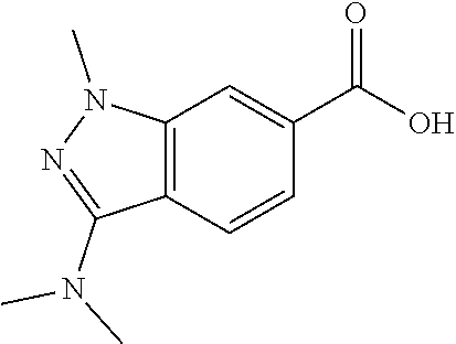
C12=C(C=CC(C(O)=O)=C1)C(N(C)C)=NN2C
